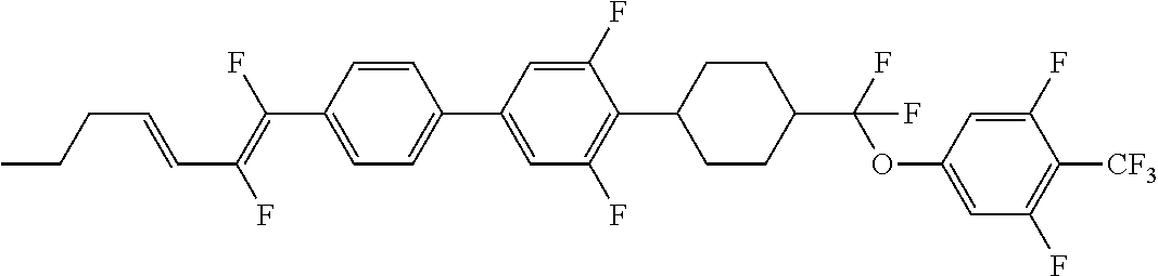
C1=CC(C2=CC(F)=C(C3CCC(C(OC4=CC(F)=C([CF3])C(F)=C4)(F)F)CC3)C(F)=C2)=CC=C1C(F)=C(F)C=CCCC
